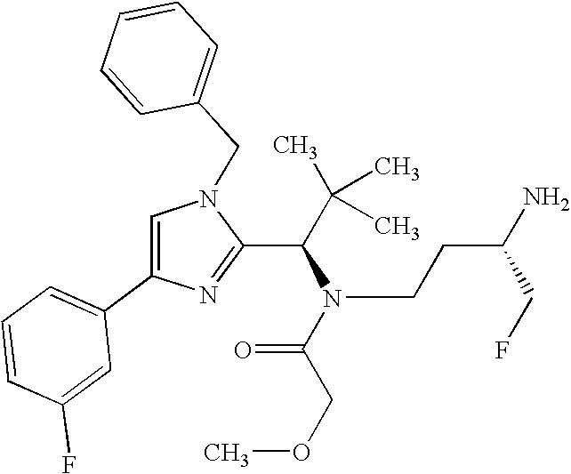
C1(C(C(C)(C)C)N(CCC(N)CF)C(COC)=O)=NC(C2=CC=CC(F)=C2)=CN1CC1=CC=CC=C1
